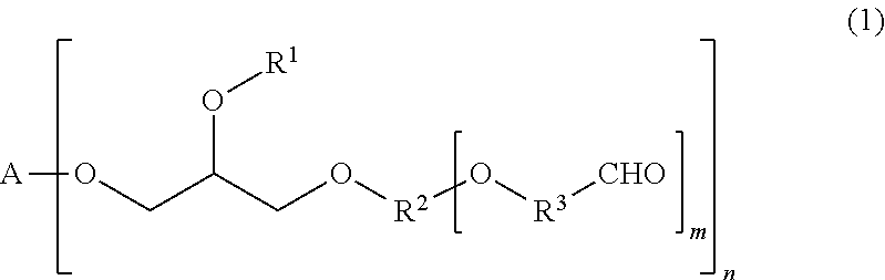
[A]OCC(CO[R2]O[R3][CHO])O[R1]
